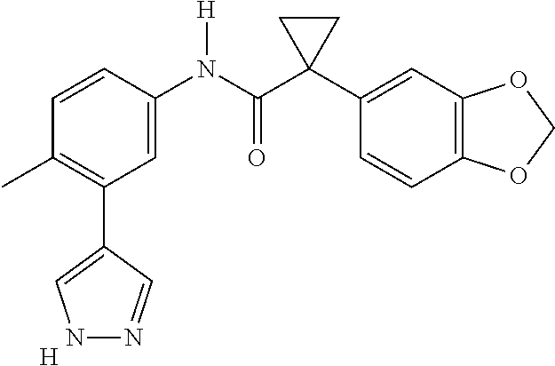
C1=C(N(C(C2(C3=CC4=C(C=C3)OCO4)CC2)=O)[H])C=CC(C)=C1C1=CNN=C1.[H]
